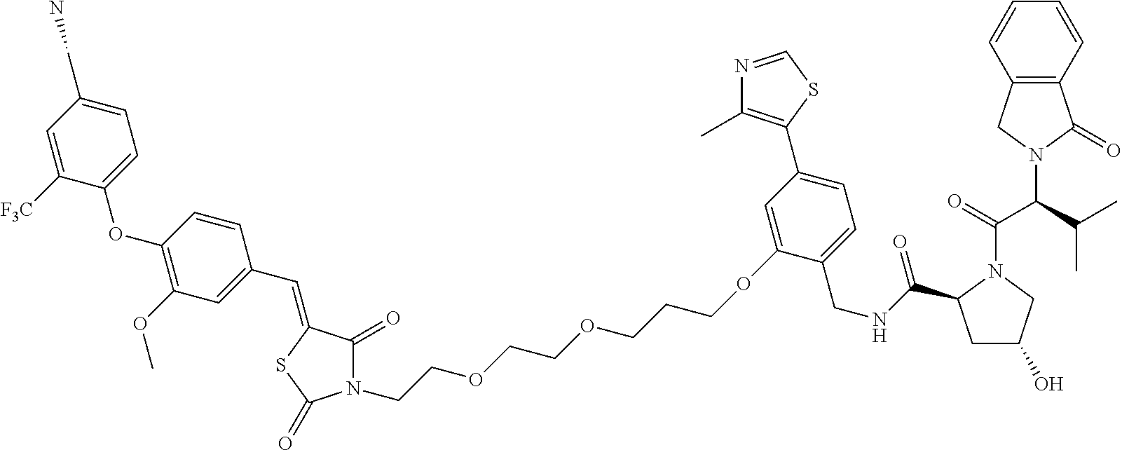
C1(OCCCOCCOCCN2C(=O)C(=CC3=CC(OC)=C(OC4=CC=C(CN)C=C4[F3C])C=C3)SC2=O)=CC(C2=C(C)N=CS2)=CC=C1CNC(=O)C1CC(O)CN1C(=O)C(C(C)C)N1C(=O)C2=C(C1)C=CC=C2
